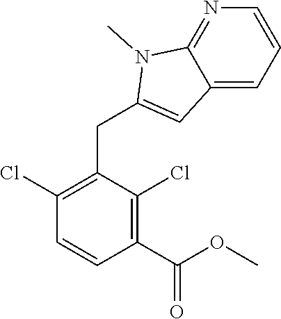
C1(Cl)=C(CC2=CC3=CC=CN=C3N2C)C(Cl)=C(C(OC)=O)C=C1
